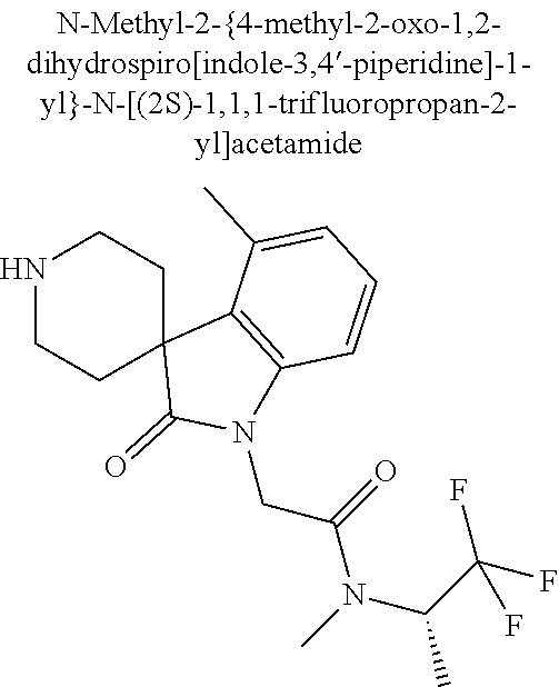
N1CCC2(CC1)C(=O)N(CC(=O)N(C)C(C(F)(F)F)C)C1=C2C(C)=CC=C1
